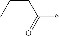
CCCC(*)=O
